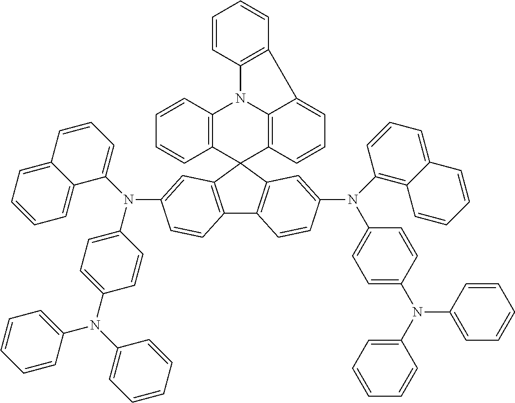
C12=C(C3(C4=C1C=CC(N(C1=C5C(=CC=C1)C=CC=C5)C1=CC=C(N(C5=CC=CC=C5)C5=CC=CC=C5)C=C1)=C4)C1=C4N(C5=C3C=CC=C5)C3=C(C4=CC=C1)C=CC=C3)C=C(N(C1=CC=CC3=CC=CC=C13)C1=CC=C(N(C3=CC=CC=C3)C3=CC=CC=C3)C=C1)C=C2
